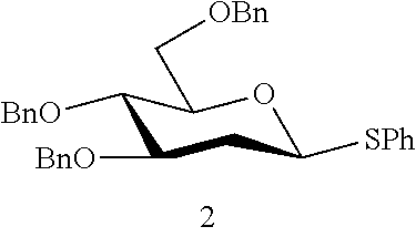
C1([BnO])C([BnO])CC([SPh])OC1C[OBn]
